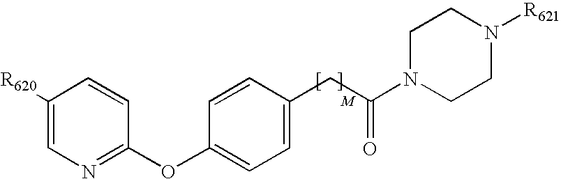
C1=C([R620])C=CC(OC2=CC=C(CC(N3CCN([R621])CC3)=O)C=C2)=N1
